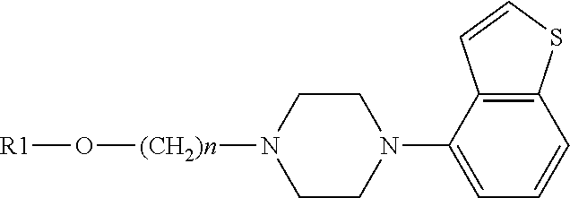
[R1]O[(CH2)n]N1CCN(C2=CC=CC3=C2C=CS3)CC1
